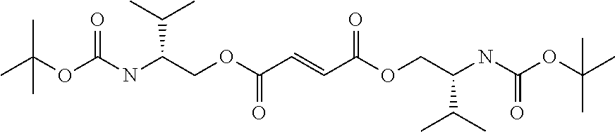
O(C(NC(COC(C=CC(OCC(NC(OC(C)(C)C)=O)C(C)C)=O)=O)C(C)C)=O)C(C)(C)C
